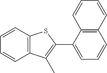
C12=C(C=CC=C1)SC(C1=CC=CC3=C1C=CC=C3)=C2C
